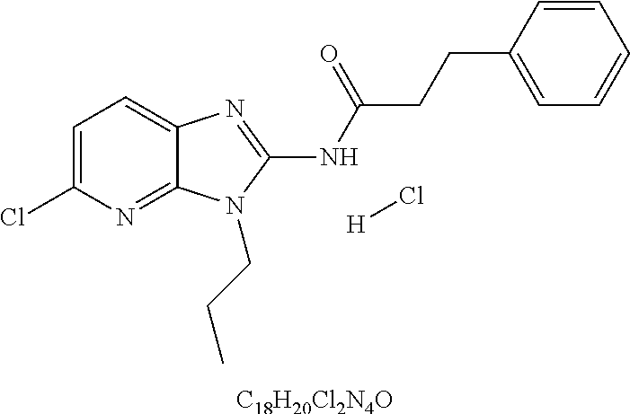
[C18H20Cl2N4O].C1=C(Cl)N=C2C(=C1)N=C(NC(CCC1=CC=CC=C1)=O)N2CCC.[H]Cl
